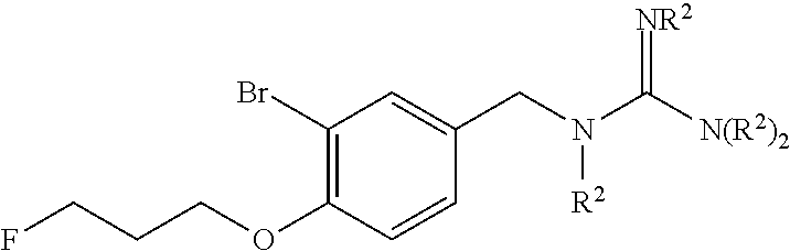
C1(Br)=C(OCCCF)C=CC(CN(C([N(R2)2])=[NR2])[R2])=C1
